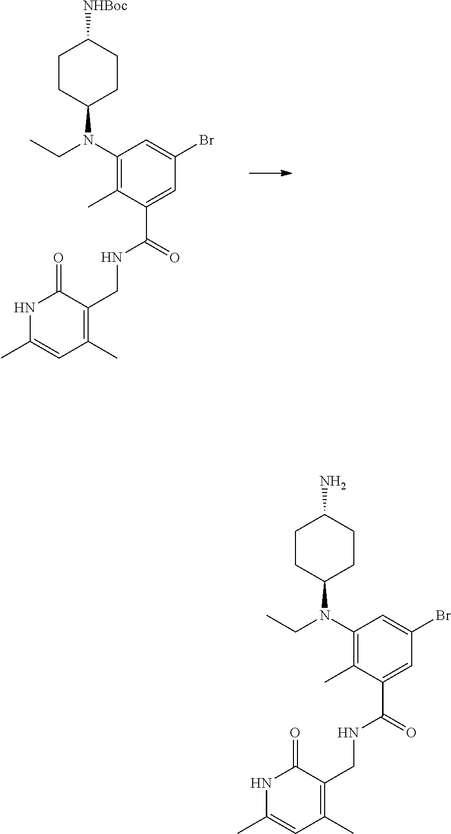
C1CC(N(C2=C(C)C(C(=O)NCC3=C(C)C=C(C)NC3=O)=CC(Br)=C2)CC)CCC1[NHBoc].C1CC(N(C2=C(C)C(C(=O)NCC3=C(C)C=C(C)NC3=O)=CC(Br)=C2)CC)CCC1N
